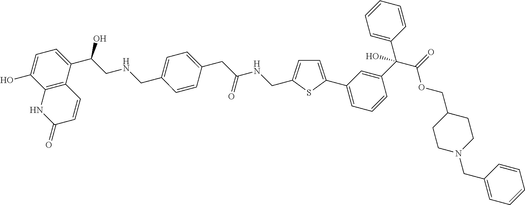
C1=C(O)C2=C(C(C(CNCC3=CC=C(CC(NCC4=CC=C(C5=CC=CC(C(C(OCC6CCN(CC7=CC=CC=C7)CC6)=O)(C6=CC=CC=C6)O)=C5)S4)=O)C=C3)O)=C1)C=CC(=O)N2
